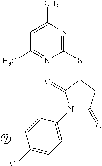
C1(SC2C(=O)N(C3=CC=C(Cl)C=C3)C(=O)C2)=NC(C)=CC(C)=N1
